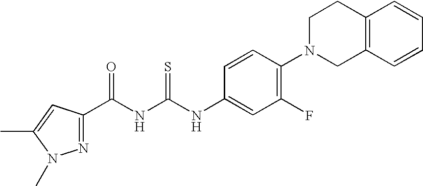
N(C(=S)NC(=O)C1=NN(C)C(C)=C1)C1=CC(F)=C(N2CC3=C(CC2)C=CC=C3)C=C1
